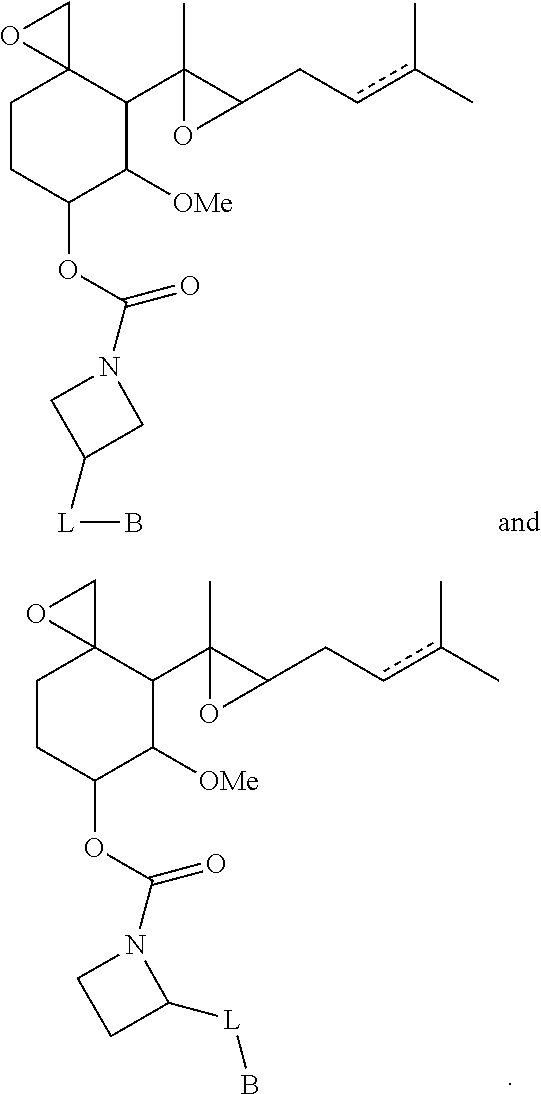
C1CC(OC(=O)N2CC([L]B)C2)C([OMe])C(C2(C)C(Ccc(C)C)O2)C12CO2.C1CC(OC(=O)N2CCC2[L]B)C([OMe])C(C2(C)C(Ccc(C)C)O2)C12CO2
